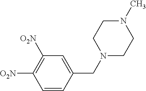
C(C1=CC([O2N])=C([O2N])C=C1)N1CCN(C)CC1
